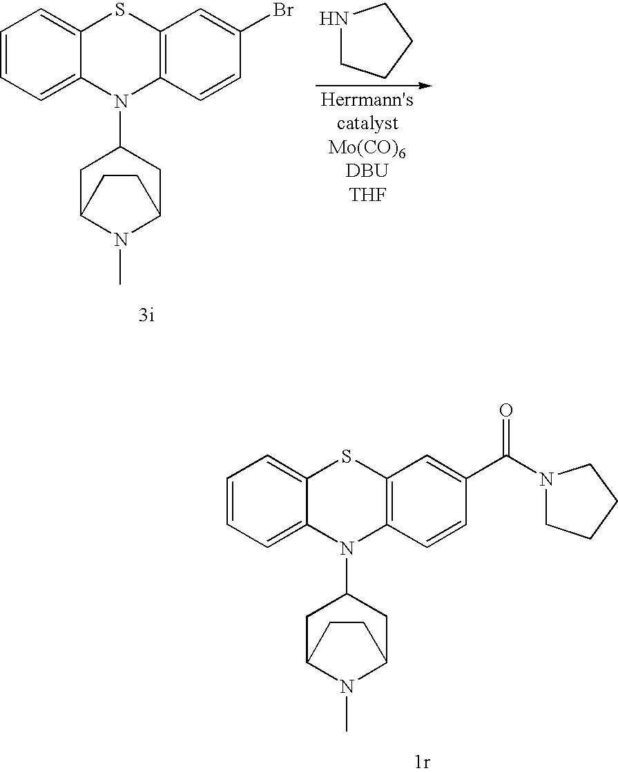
N1CCCC1.C12=CC=CC=C1SC1=C(N2C2CC3N(C)C(C2)CC3)C=CC(Br)=C1.C12=CC=CC=C1SC1=C(N2C2CC3N(C)C(C2)CC3)C=CC(C(N2CCCC2)=O)=C1
